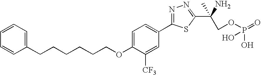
C1=C(OCCCCCCC2=CC=CC=C2)C([CF3])=CC(C2=NN=C(C(N)(C)COP(=O)(O)O)S2)=C1
